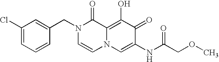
C1(Cl)=CC=CC(CN2C=CN3C(=C(O)C(=O)C(NC(COC)=O)=C3)C2=O)=C1
